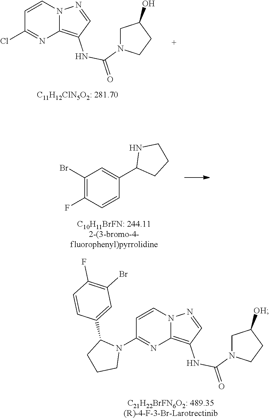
C1=CN2C(=C(NC(=O)N3CC(O)CC3)C=N2)N=C1Cl.[C11H12ClN5O2: 281.70].C1(Br)=C(F)C=CC(C2CCCN2)=C1.[C10H11BrFN: 244.112-(3-bromo-4-fluorophenyl)pyrrolidine].C1=CN2C(=C(NC(=O)N3CC([OH])CC3)C=N2)N=C1N1C(C2=CC(Br)=C(F)C=C2)CCC1.[C21H22BrFN6O2: 489.35(R)-4-F-3-Br-Larotrectinib]
